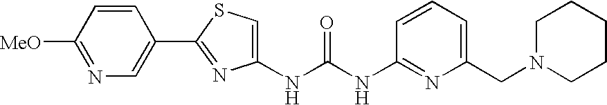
N(C(NC1=NC(CN2CCCCC2)=CC=C1)=O)C1=CSC(C2=CN=C([MeO])C=C2)=N1
